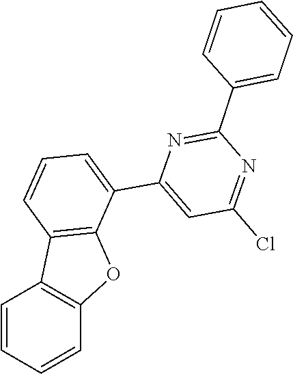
C12=C(C3=C(O1)C(C1=CC(Cl)=NC(C4=CC=CC=C4)=N1)=CC=C3)C=CC=C2
